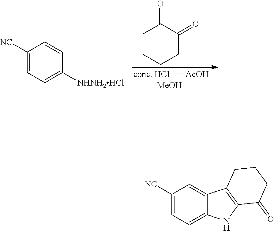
C1([NC])=CC=C2C(=C1)C1=C(N2)C(=O)CCC1.C1CCCC(=O)C1=O.C1([NC])=CC=C([NHNH2HCl])C=C1.[conc. HCl][AcOH].[MeOH]
